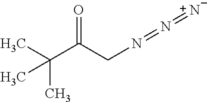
C(N=N=N)C(C(C)(C)C)=O
